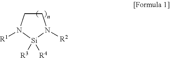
C1CN([R1])[Si]([R3])([R4])N1[R2]
